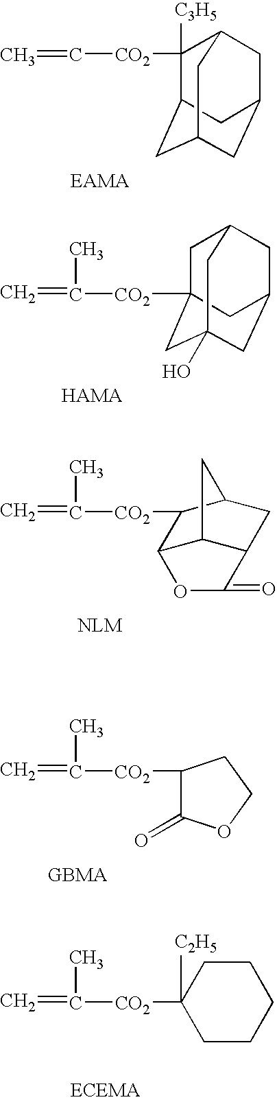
C=C[CO2]C1([C3H5])C2CC3CC(CC1C3)C2.C1C2([CO2]C(=C)C)CC3(O)CC(CC1C3)C2.[CO2](C(=C)C)C1C2C3C(CC1C3)C(=O)O2.[CO2](C(=C)C)C1C(=O)OCC1.C=C([CO2]C1([C2H5])CCCCC1)C
